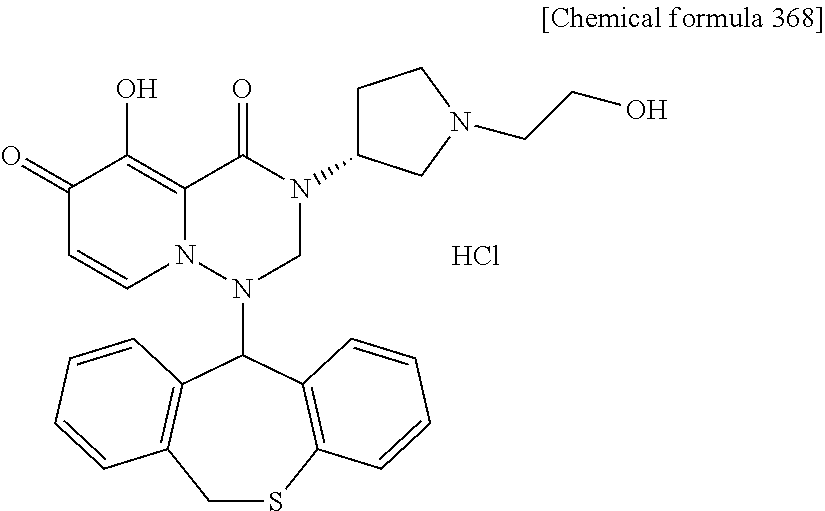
C12=C(O)C(=O)C=CN1N(C1C3=C(CSC4=C1C=CC=C4)C=CC=C3)CN(C1CCN(CCO)C1)C2=O.Cl
